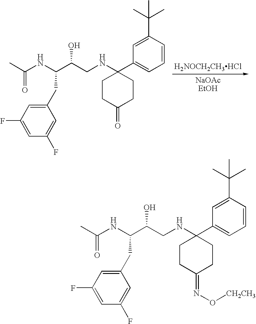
C1=CC(C(C)(C)C)=CC(C2(NCC(C(NC(C)=O)CC3=CC(F)=CC(F)=C3)O)CCC(=O)CC2)=C1.[H2NOCH2CH3HCl].C1=CC(C(C)(C)C)=CC(C2(NCC(C(NC(C)=O)CC3=CC(F)=CC(F)=C3)O)CCC(=NO[CH2CH3])CC2)=C1
